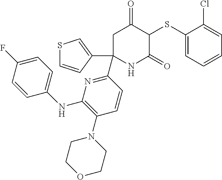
C1=C(NC2=C(N3CCOCC3)C=CC(C3(C4=CSC=C4)CC(=O)C(SC4=CC=CC=C4Cl)C(=O)N3)=N2)C=CC(F)=C1
